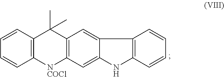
C12=C(C=CC=C1)C(C)(C)C1=C([NCOCl]2)C=C2C(=C1)C1=C(N2)C=CC=C1
